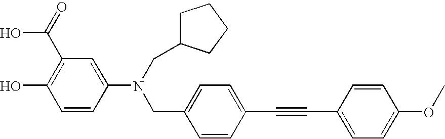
C1=CC(N(CC2=CC=C(C#CC3=CC=C(OC)C=C3)C=C2)CC2CCCC2)=CC(C(=O)O)=C1O
